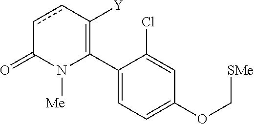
C1(C2=C([Y])ccC(=O)N2[Me])=CC=C(OC[SMe])C=C1Cl
